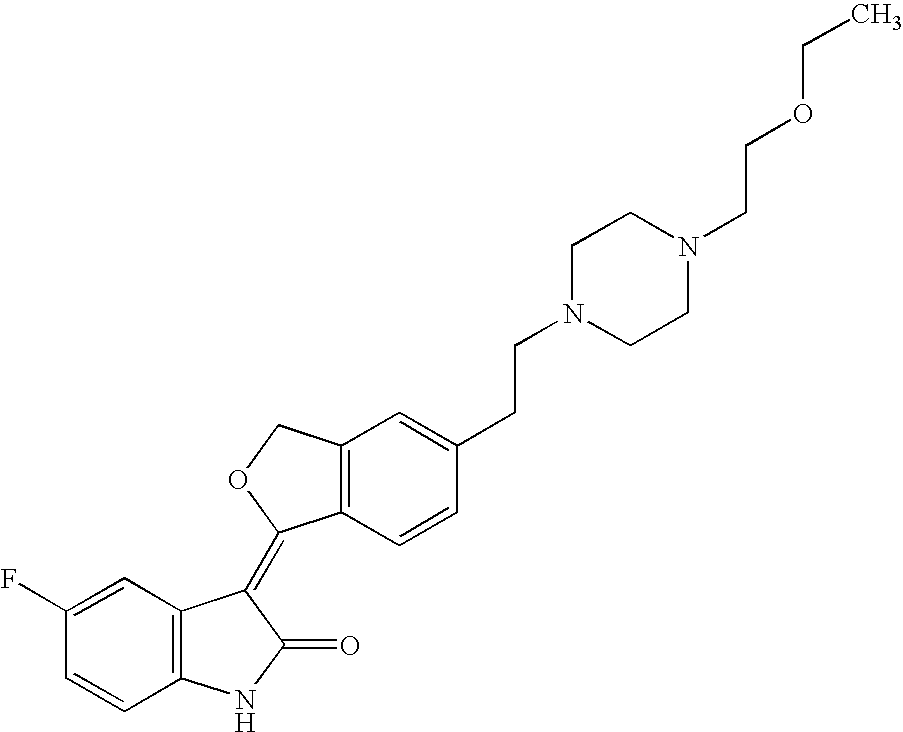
C1=C(F)C=CC2=C1C(=C1C3=C(CO1)C=C(CCN1CCN(CCOCC)CC1)C=C3)C(=O)N2
